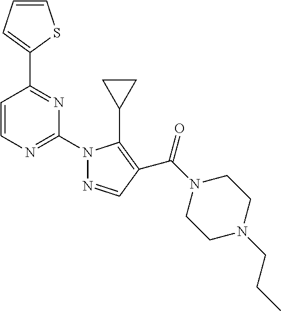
C1=CC=C(C2=NC(N3N=CC(C(N4CCN(CCC)CC4)=O)=C3C3CC3)=NC=C2)S1
